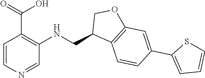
C1=CN=CC(NCC2C3=C(OC2)C=C(C2=CC=CS2)C=C3)=C1C(=O)O
